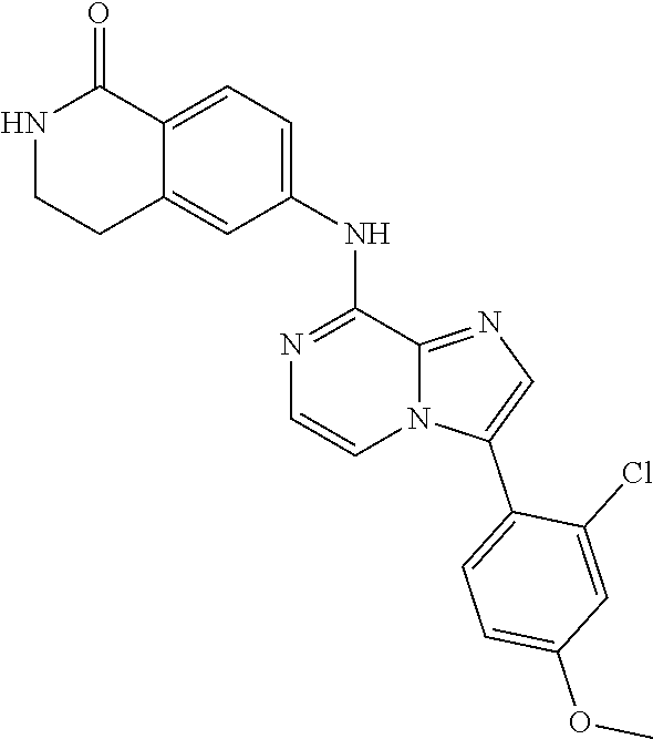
COC1=CC=C(C2=CN=C3N2C=CN=C3NC2=CC=C3C(=C2)CCNC3=O)C(Cl)=C1
